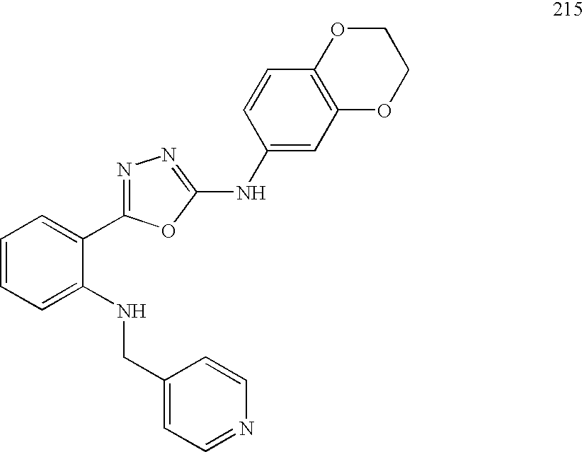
C1=CC=C(NCC2=CC=NC=C2)C(C2=NN=C(NC3=CC4=C(C=C3)OCCO4)O2)=C1
